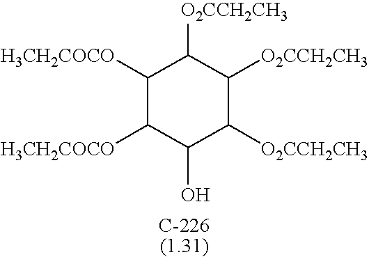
C1([H3CH2COCO])C([H3CH2COCO])C(O)C([O2CCH2CH3])C([O2CCH2CH3])C1[O2CCH2CH3]
